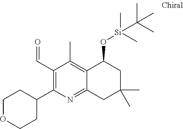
C1(C=O)=C(C2CCOCC2)N=C2C(=C1C)C(O[Si](C)(C)C(C)(C)C)CC(C)(C)C2
